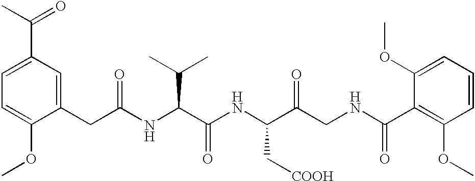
C1=C(OC)C(CC(NC(C(NC(C(CNC(=O)C2=C(OC)C=CC=C2OC)=O)C[COOH])=O)C(C)C)=O)=CC(C(C)=O)=C1
